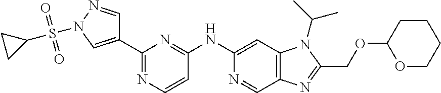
C1(NC2=NC(C3=CN(S(=O)(=O)C4CC4)N=C3)=NC=C2)=CC2=C(C=N1)N=C(COC1OCCCC1)N2C(C)C
